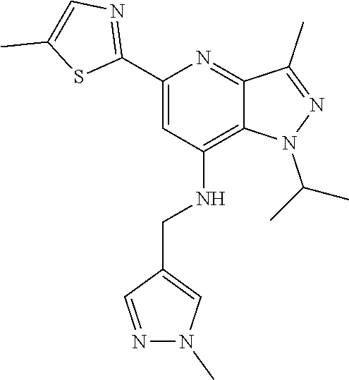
N1(C(C)C)C2=C(NCC3=CN(C)N=C3)C=C(C3=NC=C(C)S3)N=C2C(C)=N1
